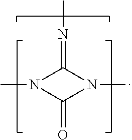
N1(C)C(=NC)N(C)C1=O
